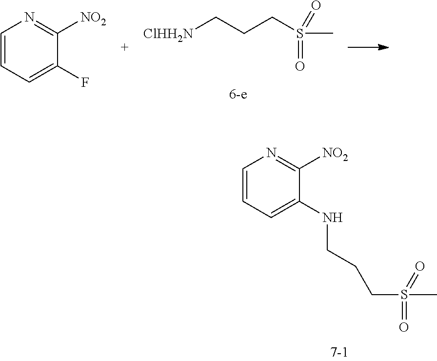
[ClHH2N]CCCS(C)(=O)=O.C1=CC=C(F)C([NO2])=N1.C1=CC=C(NCCCS(C)(=O)=O)C([NO2])=N1
